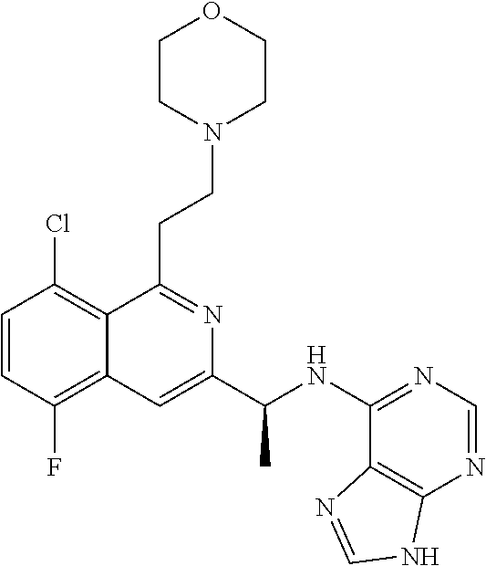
C1=CC(F)=C2C(=C1Cl)C(CCN1CCOCC1)=NC(C(NC1=NC=NC3=C1N=CN3)C)=C2
